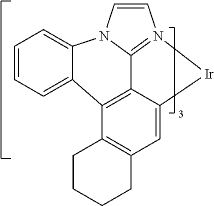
C1=CC=C2C3=C4C5=N(C=CN5C2=C1)[Ir]C4=CC1=C3CCCC1
